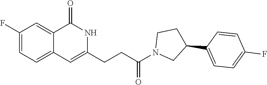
C1(F)=CC=C2C(=C1)C(=O)NC(CCC(N1CC(C3=CC=C(F)C=C3)CC1)=O)=C2
